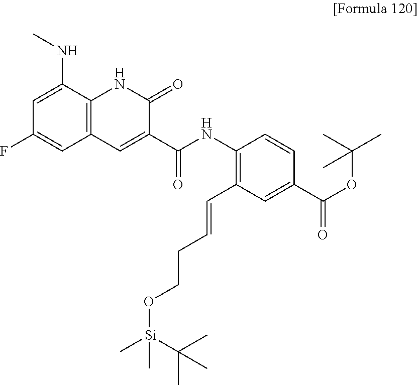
CNC1=CC(F)=CC2=C1NC(=O)C(C(NC1=C(C=CCCO[Si](C)(C(C)(C)C)C)C=C(C(=O)OC(C)(C)C)C=C1)=O)=C2
